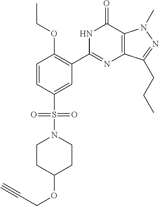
C1(S(=O)(=O)N2CCC(OCC#C)CC2)=CC(C2=NC3=C(C(=O)N2)N(C)N=C3CCC)=C(OCC)C=C1
